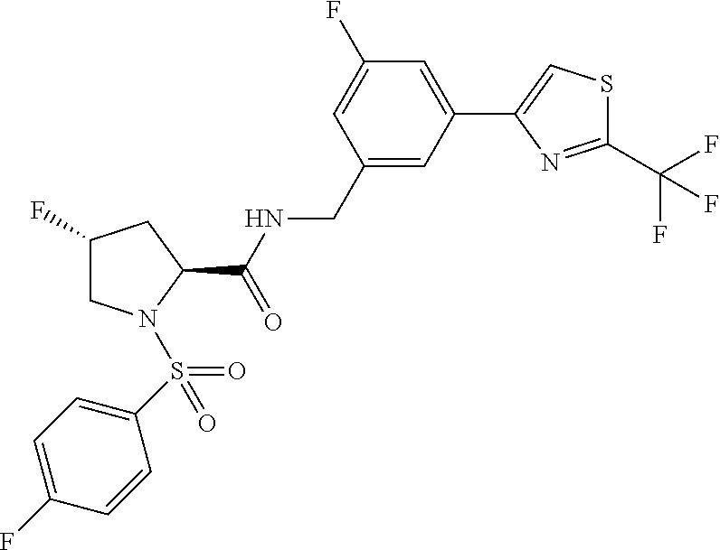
C1(C2=CC(F)=CC(CNC(C3CC(F)CN3S(=O)(C3=CC=C(F)C=C3)=O)=O)=C2)=CSC(C(F)(F)F)=N1
